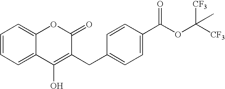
C1=CC=C2C(=C1)C(O)=C(CC1=CC=C(C(OC([CF3])(C)[CF3])=O)C=C1)C(=O)O2
